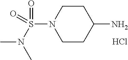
C1CC(N)CCN1S(N(C)C)(=O)=O.Cl
